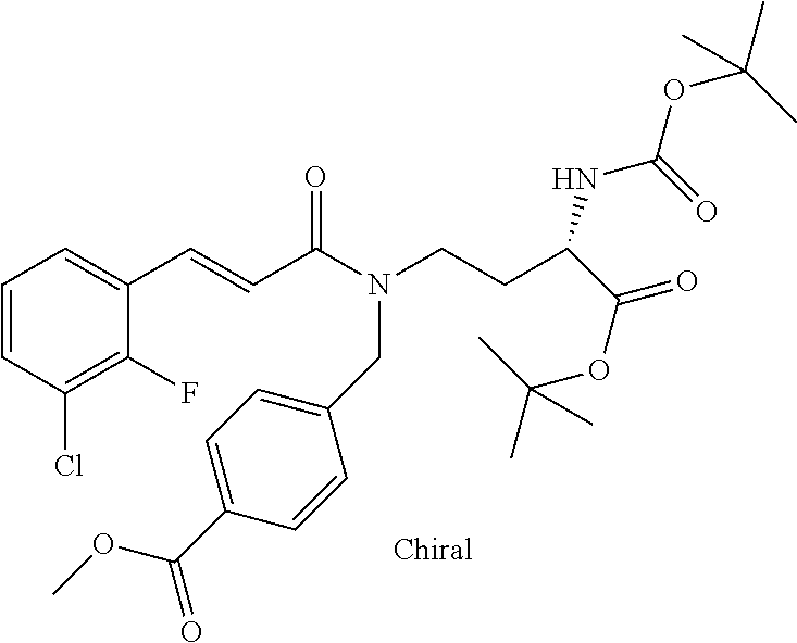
C1=CC(Cl)=C(F)C(C=CC(N(CCC(C(=O)OC(C)(C)C)NC(OC(C)(C)C)=O)CC2=CC=C(C(=O)OC)C=C2)=O)=C1
